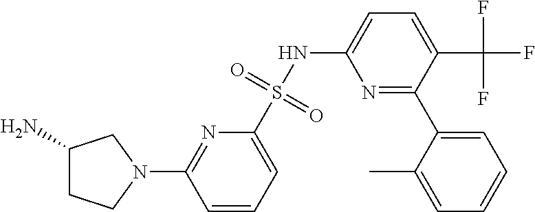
C1=CC=C(S(NC2=CC=C(C(F)(F)F)C(C3=CC=CC=C3C)=N2)(=O)=O)N=C1N1CC(N)CC1
